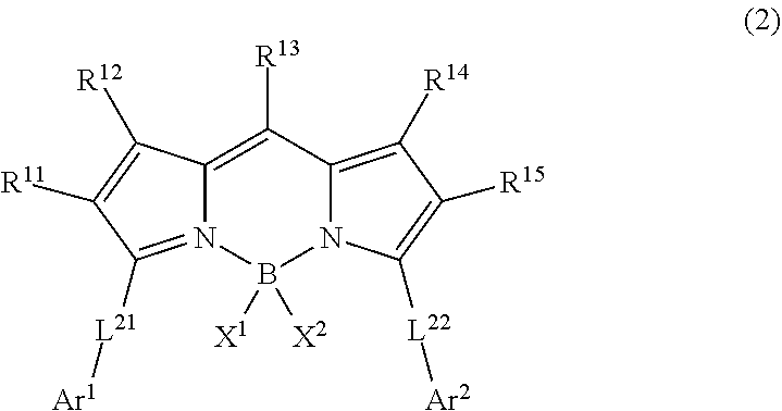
C12=C([R13])C3=C([R14])C([R15])=C([L22][Ar2])N3B([X2])([X1])N1=C([L21][Ar1])C([R11])=C2[R12]
